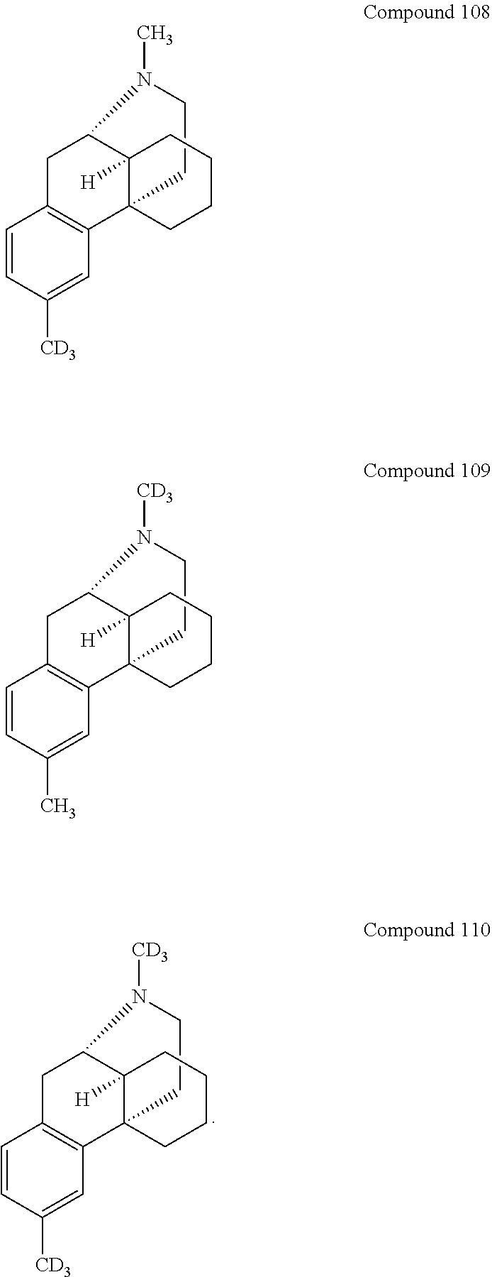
C1=C([CD3])C=CC2=C1C13C([H])(C(C2)N([CD3])CC1)CCCC3.C1=C([CD3])C=CC2=C1C13C([H])(C(C2)N(C)CC1)CCCC3.C1=C(C)C=CC2=C1C13C([H])(C(C2)N([CD3])CC1)CCCC3
